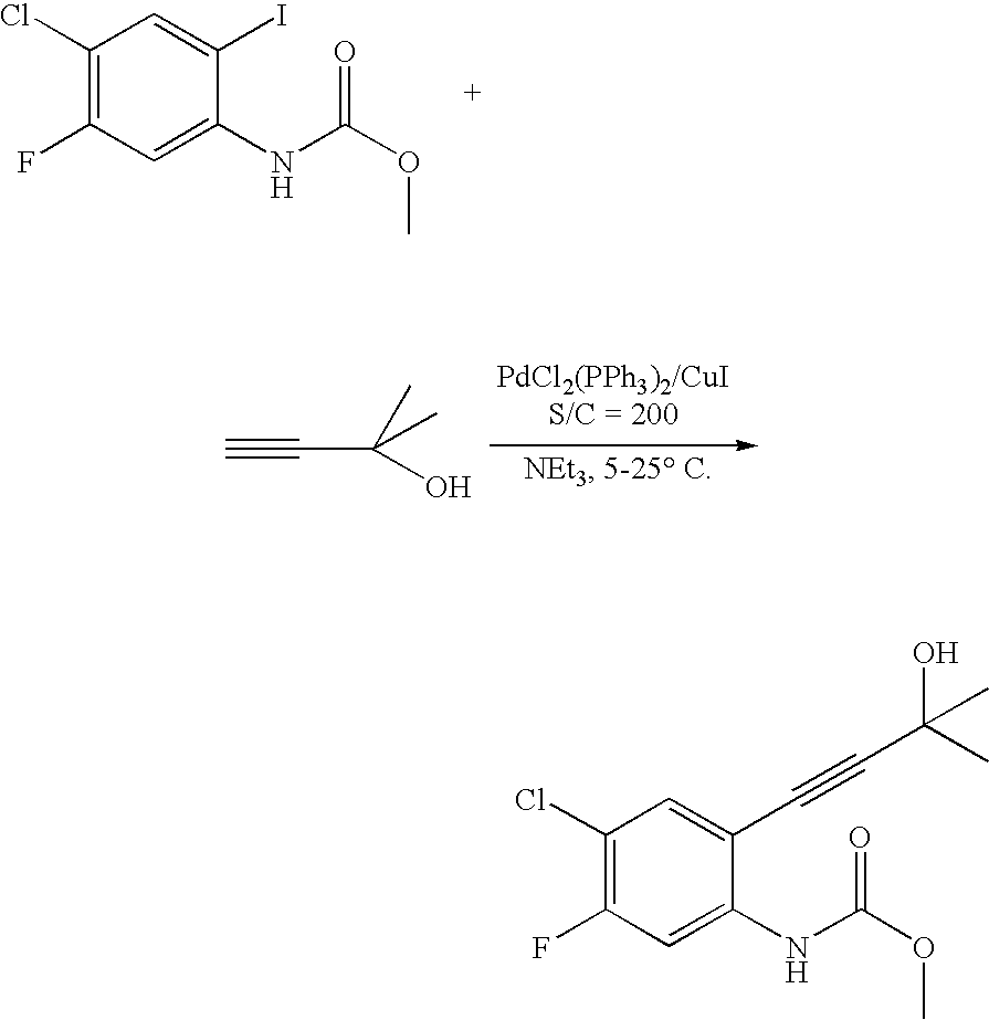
C1(Cl)=C(F)C=C(NC(OC)=O)C(I)=C1.[PdCl2(PPh3)2/CuIS/C = 200].C#CC(C)(O)C.C1(Cl)=C(F)C=C(NC(OC)=O)C(C#CC(O)(C)C)=C1
